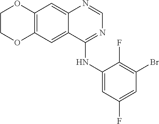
C12=C(C=C3C(=C1)N=CN=C3NC1=CC(F)=CC(Br)=C1F)OCCO2
